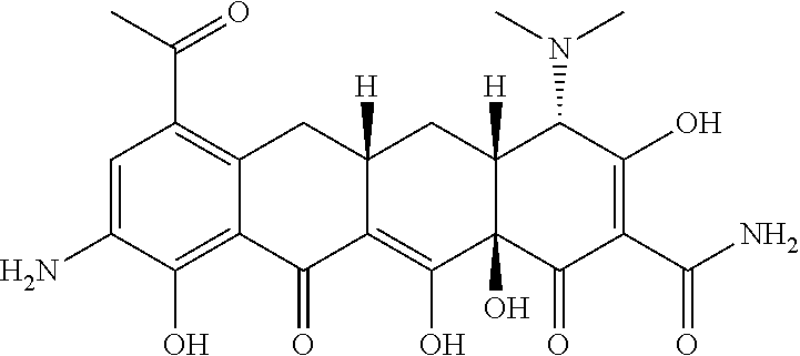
C1=C(N)C(O)=C2C(=C1C(C)=O)CC1([H])C(=C(O)C3(O)C([H])(C1)C(N(C)C)C(O)=C(C(N)=O)C3=O)C2=O
